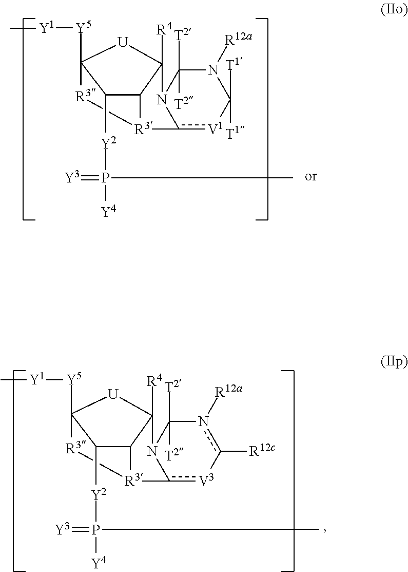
C1([Y2]P(=[Y3])([Y4])C)C2C3([R4])[U]C1([Y5][Y1]C)[R3][R3]2c1[V1]C([T1])([T1])N([R12a])C([T2])([T2])N31.C1([Y2]P(=[Y3])([Y4])C)C2C3([R4])[U]C1([Y5][Y1]C)[R3][R3]2c1[V3]-c([R12c])n([R12a])C([T2])([T2])N31
